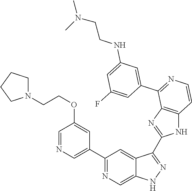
C1(C2=CN=CC(OCCN3CCCC3)=C2)=NC=C2C(=C1)C(C1=NC3=C(N1)C=CN=C3C1=CC(NCCN(C)C)=CC(F)=C1)=NN2
